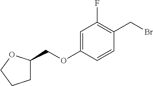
C1=C(OCC2CCCO2)C=CC(CBr)=C1F
